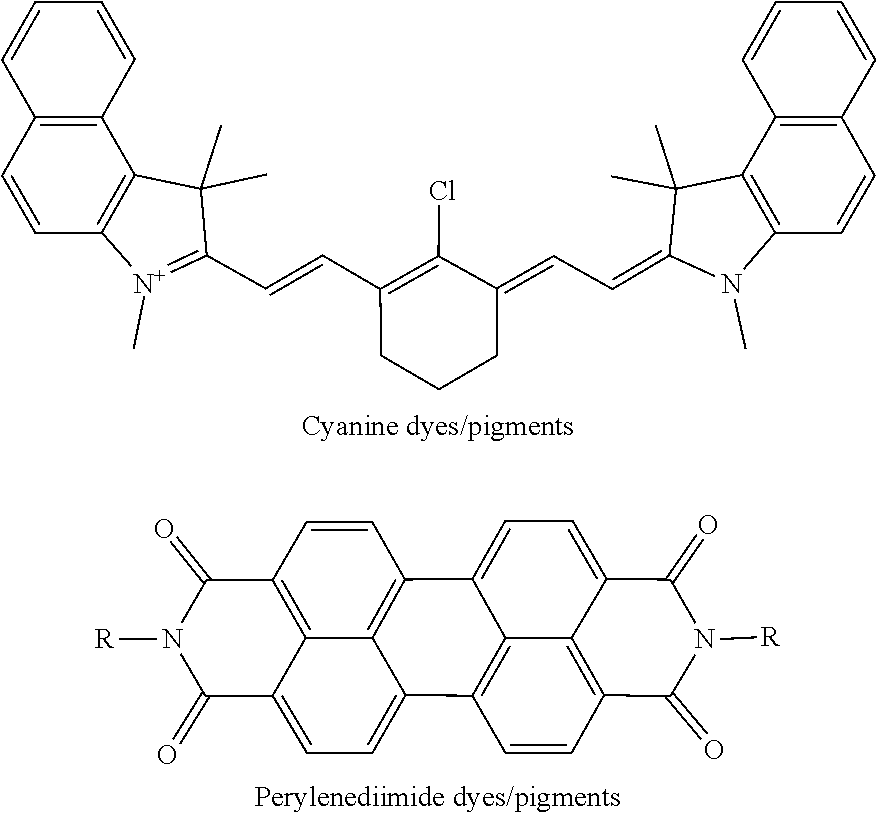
C1(C=CC2=[N+](C)C3=C(C2(C)C)C2=C(C=C3)C=CC=C2)=C(Cl)C(=CC=C2C(C)(C)C3=C(C=CC4=C3C=CC=C4)N2C)CCC1.C12=CC=C3C(=O)N([R])C(=O)C4=C3C1=C(C=C4)C1=CC=C3C(=O)N([R])C(=O)C4=C3C1=C2C=C4
